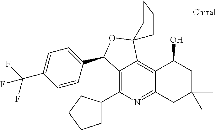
C1=C(C(F)(F)F)C=CC(C2C3=C(C4CCCC4)N=C4C(=C3C3(O2)CCCC3)C(O)CC(C)(C)C4)=C1
